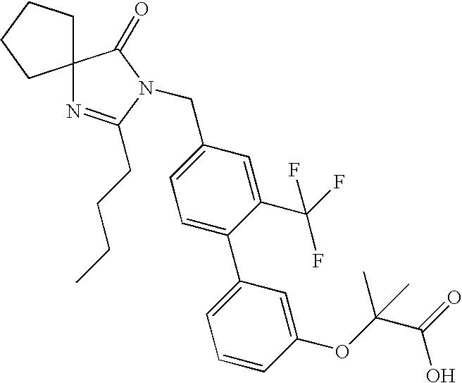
C12(CCCC1)N=C(CCCC)N(CC1=CC=C(C3=CC=CC(OC(C(O)=O)(C)C)=C3)C(C(F)(F)F)=C1)C2=O
